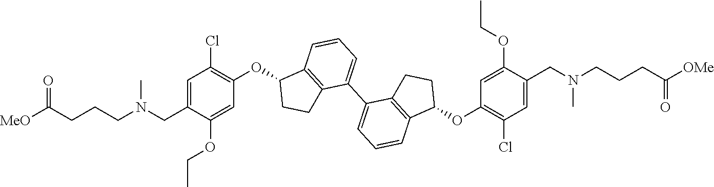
C1=C(OCC)C(CN(CCCC([MeO])=O)C)=CC(Cl)=C1OC1C2=C(C(C3=CC=CC4=C3CCC4OC3=C(Cl)C=C(CN(CCCC([OMe])=O)C)C(OCC)=C3)=CC=C2)CC1
